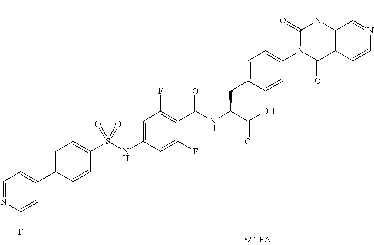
C12=C(C(=O)N(C3=CC=C(CC(C(=O)O)NC(=O)C4=C(F)C=C(NS(C5=CC=C(C6=CC=NC(F)=C6)C=C5)(=O)=O)C=C4F)C=C3)C(=O)N1C)C=CN=C2
